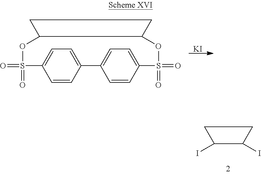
[KI].S1(=O)(=O)C2=CC=C(C=C2)C2=CC=C(S(=O)(=O)OC3C(CC3)O1)C=C2.C1(I)C(I)CC1
